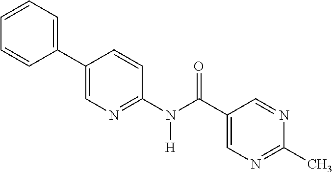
C1(C2=CN=C(N(C(C3=CN=C(C)N=C3)=O)[H])C=C2)=CC=CC=C1
